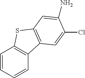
C1=CC=CC2=C1SC1=C2C=C(Cl)C(N)=C1
